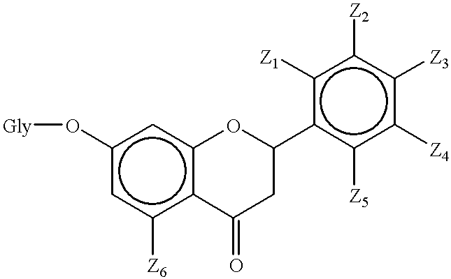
c1(O[Gly])cc([Z6])c2c(c1)OC(c1c([Z5])c([Z4])c([Z3])c([Z2])c1[Z1])CC2=O
